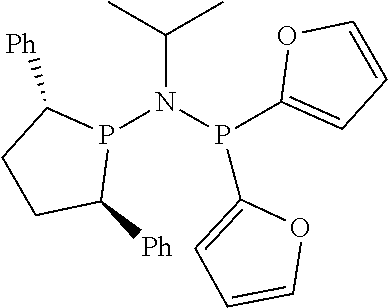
P1(N(P(C2=CC=CO2)C2=CC=CO2)C(C)C)C([Ph])CCC1[Ph]
